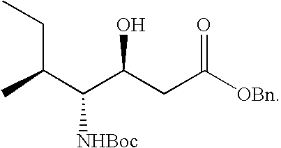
CC(C(C(CC([OBn])=O)O)[NHBoc])CC
